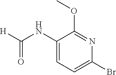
C1(NC([H])=O)=CC=C(Br)N=C1OC
